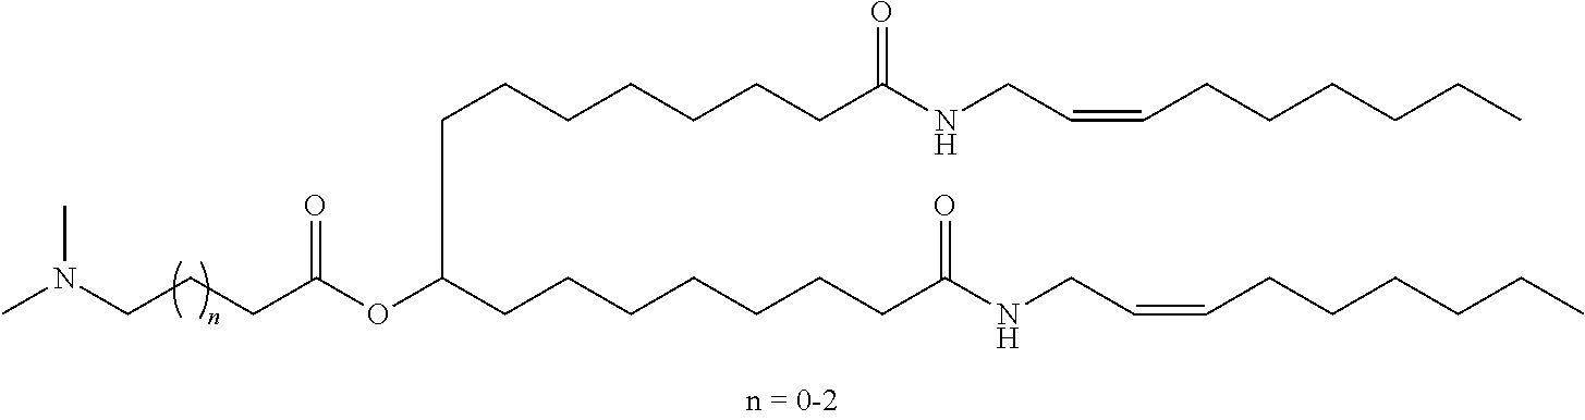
O(C(CCCCCCCC(NCC=CCCCCCC)=O)CCCCCCCC(NCC=CCCCCCC)=O)C(CCCN(C)C)=O
